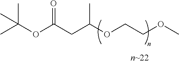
CC(OC(CC(OCCOC)C)=O)(C)C
